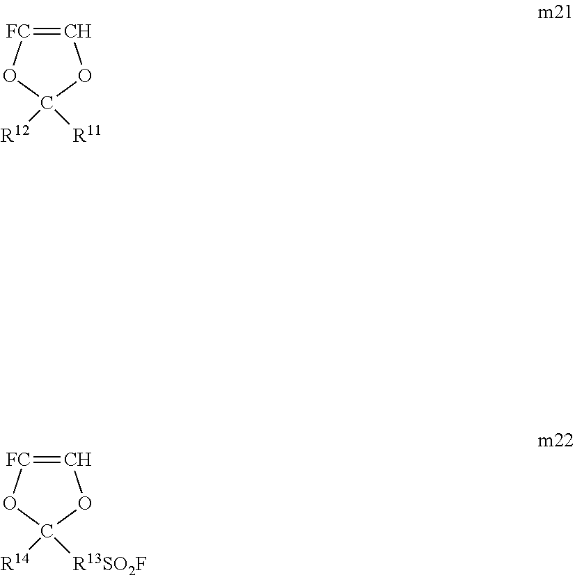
C1=[FC]OC([R12])([R11])O1.C1=[FC]OC([R14])([R13SO2F])O1
